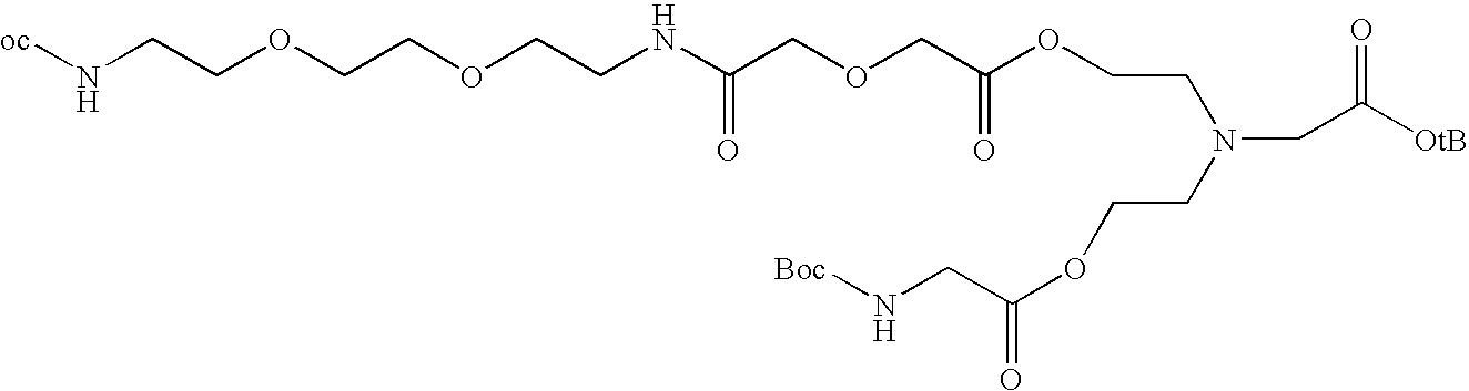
C(CN(CCOC(CN[Boc])=O)CC([OtB])=O)OC(COCC(NCCOCCOCCN[oc])=O)=O
